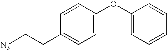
C1=C(OC2=CC=CC=C2)C=CC(CC[N3])=C1
